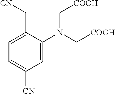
C1=C(N(C[COOH])C[COOH])C(C[CN])=CC=C1[CN]
